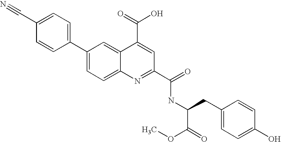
C1=C(C#N)C=CC(C2=CC=C3C(=C2)C(C(=O)O)=CC(C(=O)NC(CC2=CC=C(O)C=C2)C(=O)OC)=N3)=C1
